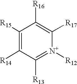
C1([R15])=C([R14])C([R13])=[N+]([R12])C([R17])=C1[R16]
